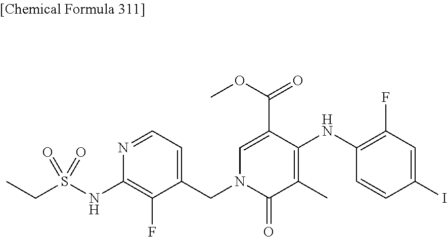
C1(C)=C(NC2=C(F)C=C(I)C=C2)C(C(OC)=O)=CN(CC2=CC=NC(NS(CC)(=O)=O)=C2F)C1=O
